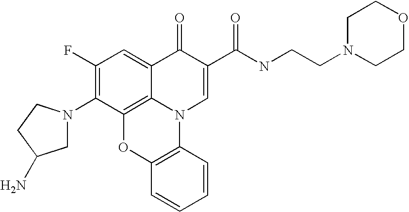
C1(F)=C(N2CC(N)CC2)C2=C3C(=C1)C(=O)C(C(NCCN1CCOCC1)=O)=CN3C1=C(O2)C=CC=C1
